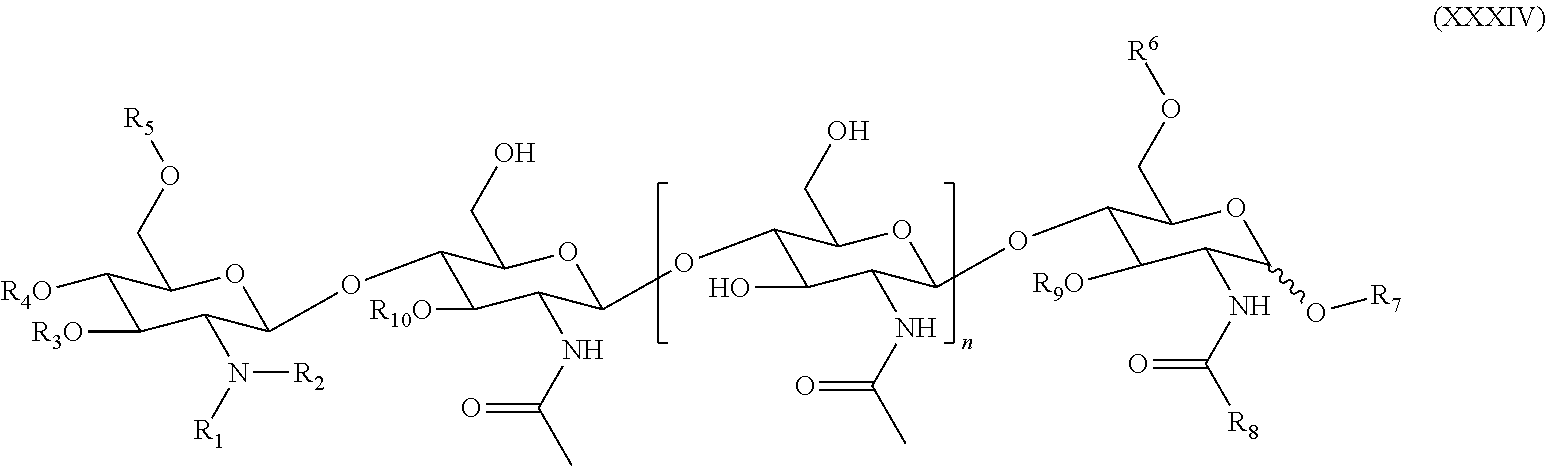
C1([R4O])C([R3O])C(N([R2])[R1])C(OC2C([R10O])C(NC(C)=O)C(OC3C(O)C(NC(C)=O)C(OC4C([R9O])C(NC([R8])=O)C(O[R7])OC4CO[R6])OC3CO)OC2CO)OC1CO[R5]
